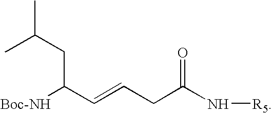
[Boc-NH]C(C=CCC(N[R5])=O)CC(C)C
